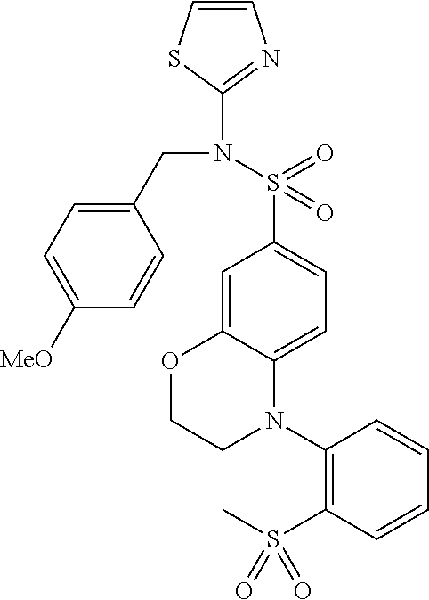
S(=O)(=O)(C1=CC=C2C(=C1)OCCN2C1=C(S(=O)(C)=O)C=CC=C1)N(C1=NC=CS1)CC1=CC=C([MeO])C=C1
